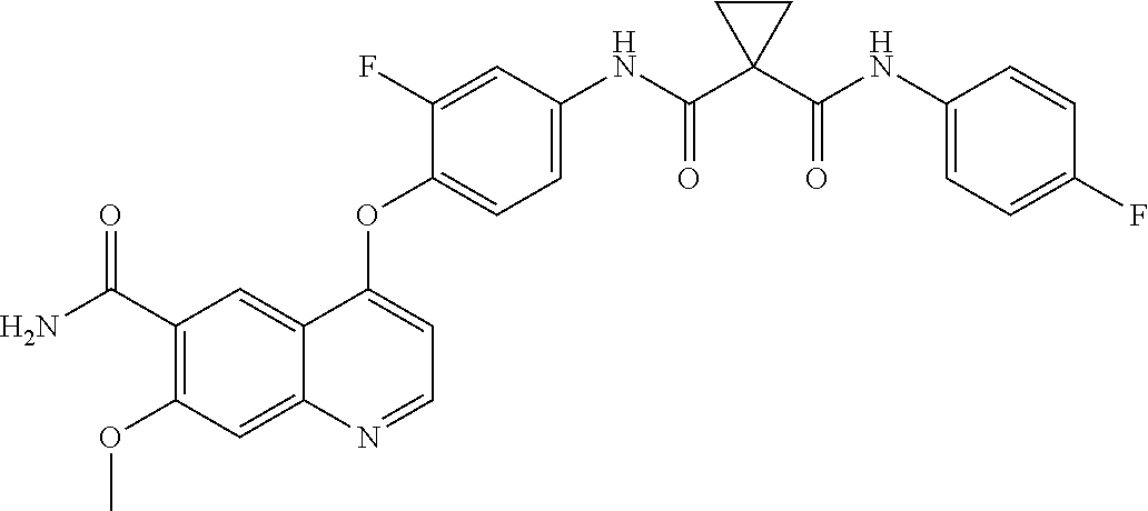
C12=CC(C(N)=O)=C(OC)C=C1N=CC=C2OC1=CC=C(NC(C2(C(NC3=CC=C(F)C=C3)=O)CC2)=O)C=C1F
